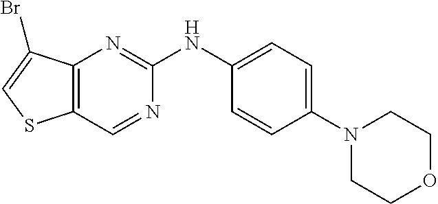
C1(N2CCOCC2)=CC=C(NC2=NC3=C(C=N2)SC=C3Br)C=C1
